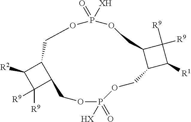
C1([R2])C([R9])([R9])C2C1COP(=O)([XH])OCC1C(COP(=O)([HX])OC2)C([R1])C1([R9])[R9]
